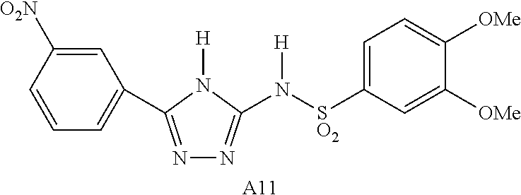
C1=CC([O2N])=CC(C2=NN=C(N([SO2]C3=CC=C([OMe])C([OMe])=C3)[H])N2[H])=C1.[A11]
